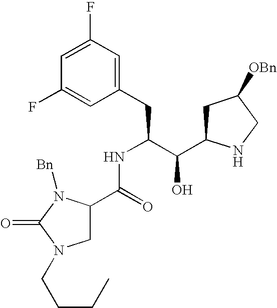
C1(F)=CC(F)=CC(CC(C(C2CC([OBn])CN2)O)NC(C2CN(CCCC)C(=O)N2[Bn])=O)=C1
